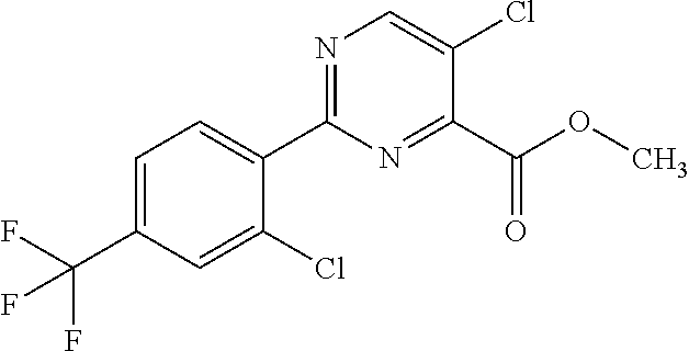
C(C1=CC=C(C2=NC=C(Cl)C(C(OC)=O)=N2)C(Cl)=C1)(F)(F)F
